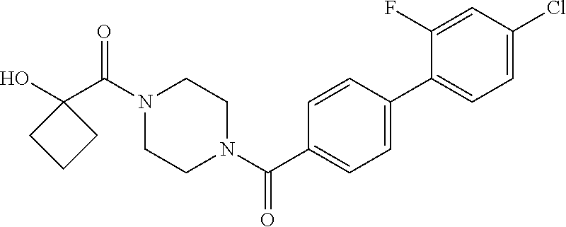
OC1(C(N2CCN(C(=O)C3=CC=C(C4=CC=C(Cl)C=C4F)C=C3)CC2)=O)CCC1
